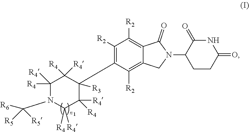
C12=C([R2])C([R2])=C(C3([R3])C([R4])([R4])C([R4])([R4])N(C([R5])([R5])[R6])C([R4])([R4])C3([R4])[R4])C([R2])=C1CN(C1CCC(=O)NC1=O)C2=O
